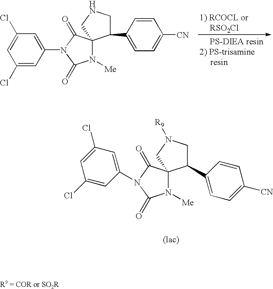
N1([Me])C(=O)N(C2=CC(Cl)=CC(Cl)=C2)C(=O)C12C(C1=CC=C([CN])C=C1)CN([R9])C2.C1=C(Cl)C=C(N2C(=O)C3(N([Me])C2=O)C(C2=CC=C([CN])C=C2)CNC3)C=C1Cl
